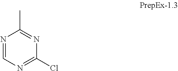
N1=CN=C(Cl)N=C1C
